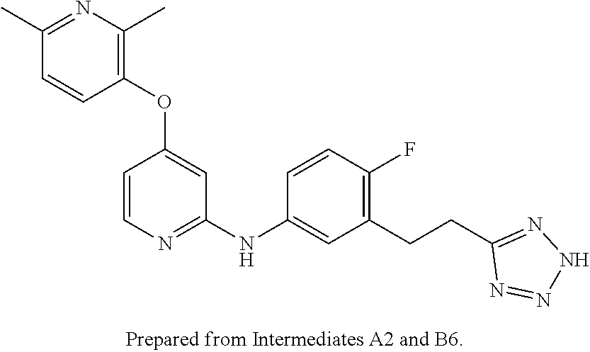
CC1=C(OC2=CC(NC3=CC(CCC4=NNN=N4)=C(F)C=C3)=NC=C2)C=CC(C)=N1
